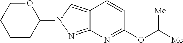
C12=CN(C3OCCCC3)N=C1N=C(OC([Me])[Me])C=C2
